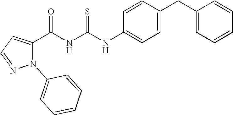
C(NC(NC1=CC=C(CC2=CC=CC=C2)C=C1)=S)(=O)C1=CC=NN1C1=CC=CC=C1
